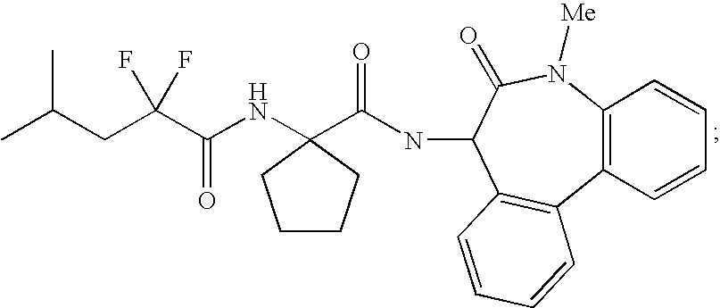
C(C(C(NC1(C(NC2C3=C(C4=C(N([Me])C2=O)C=CC=C4)C=CC=C3)=O)CCCC1)=O)(F)F)C(C)C
